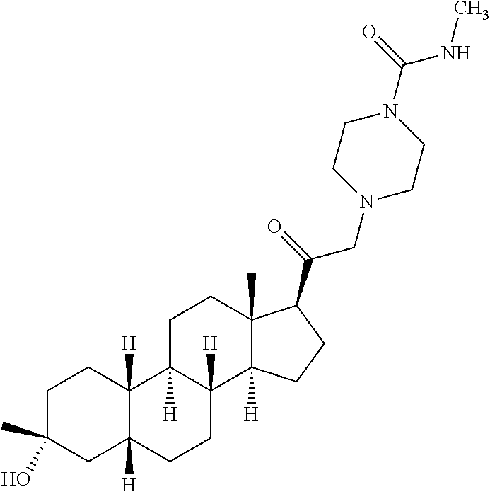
C1C(O)(C)CC2([H])C([H])(C1)C1([H])C([H])(CC2)C2([H])C(C)(CC1)C(C(=O)CN1CCN(C(=O)NC)CC1)CC2
